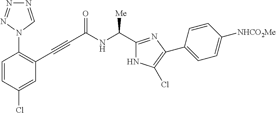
C1(Cl)=CC(C#CC(NC([Me])C2=NC(C3=CC=C([NHCO2Me])C=C3)=C(Cl)N2)=O)=C(N2C=NN=N2)C=C1
